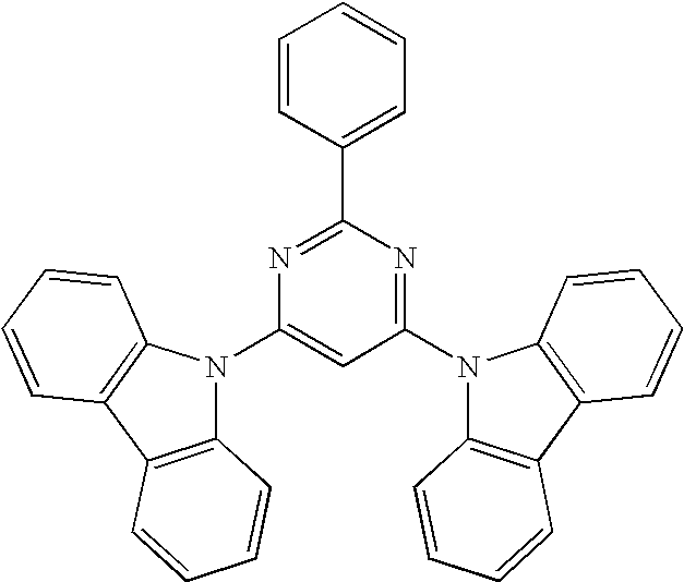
C1(N2C3=C(C4=C2C=CC=C4)C=CC=C3)=CC(N2C3=C(C4=C2C=CC=C4)C=CC=C3)=NC(C2=CC=CC=C2)=N1
